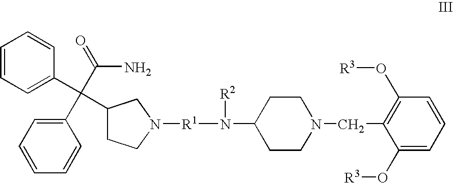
C1(C(C2=CC=CC=C2)(C2=CC=CC=C2)C(=O)N)CCN([R1]N(C2CCN(CC3=C(O[R3])C=CC=C3O[R3])CC2)[R2])C1
